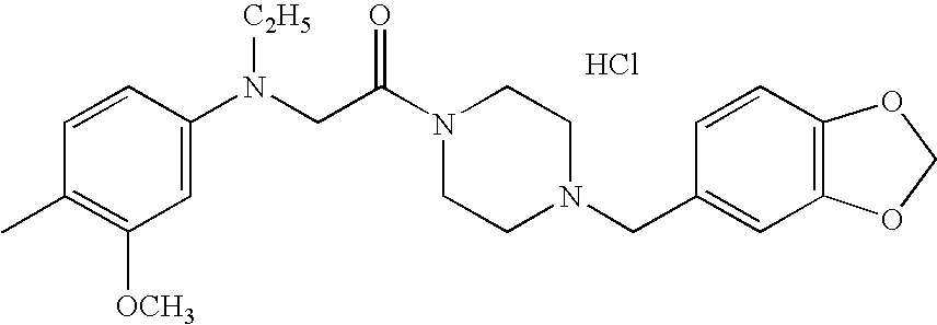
CC1=C([OCH3])C=C(N(CC(N2CCN(CC3=CC4=C(C=C3)OCO4)CC2)=O)[C2H5])C=C1.Cl
